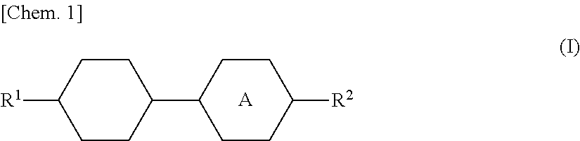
C1CC([R2])CCC1C1CCC([R1])CC1.[A]
